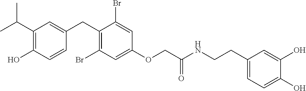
C1(CC2=CC(C(C)C)=C(O)C=C2)=C(Br)C=C(OCC(NCCC2=CC=C(O)C(O)=C2)=O)C=C1Br
